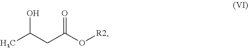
CC(CC(O[R2])=O)O
